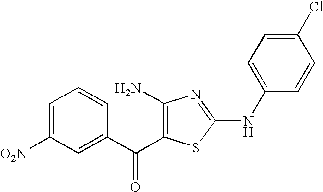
C1=C([O2N])C=C(C(=O)C2=C(N)N=C(NC3=CC=C(Cl)C=C3)S2)C=C1
